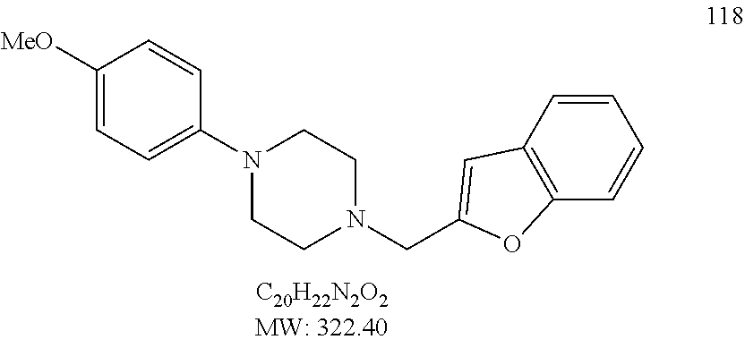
C1([MeO])=CC=C(N2CCN(CC3=CC4=C(O3)C=CC=C4)CC2)C=C1
